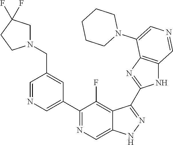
C1(C2=CN=CC(CN3CC(F)(F)CC3)=C2)=NC=C2C(=C1F)C(C1=NC3=C(N1)C=NC=C3N1CCCCC1)=NN2
